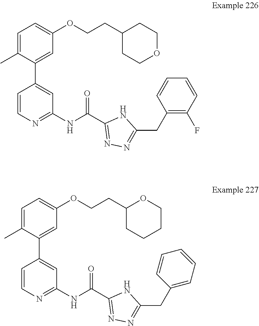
C1=C(C)C(C2=CC(NC(C3=NN=C(CC4=C(F)C=CC=C4)N3)=O)=NC=C2)=CC(OCCC2CCOCC2)=C1.C1=C(C)C(C2=CC(NC(C3=NN=C(CC4=CC=CC=C4)N3)=O)=NC=C2)=CC(OCCC2CCCCO2)=C1
